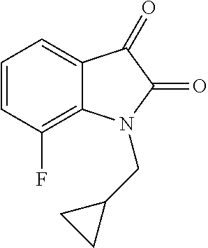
C12=CC=CC(F)=C1N(CC1CC1)C(=O)C2=O
